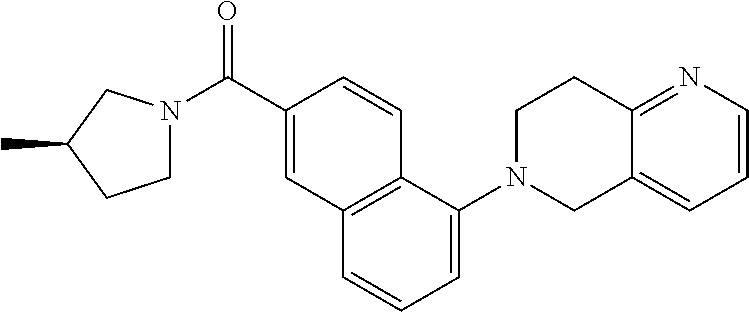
C1N(C(C2=CC3=C(C=C2)C(N2CC4=CC=CN=C4CC2)=CC=C3)=O)CC(C)C1
